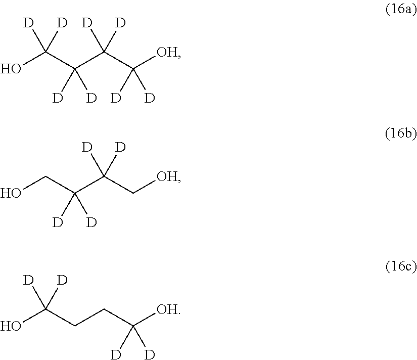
OC(C(C(C([OH])([D])[D])([D])[D])([D])[D])([D])[D].OCC(C(C[OH])([D])[D])([D])[D].OC(CCC([OH])([D])[D])([D])[D]
